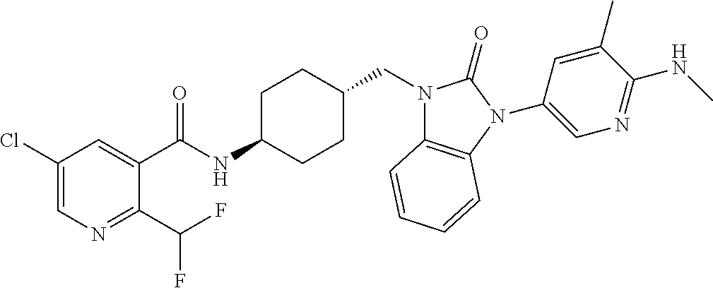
C1(Cl)=CN=C(C(F)F)C(C(NC2CCC(CN3C4=C(N(C5=CN=C(NC)C(C)=C5)C3=O)C=CC=C4)CC2)=O)=C1
